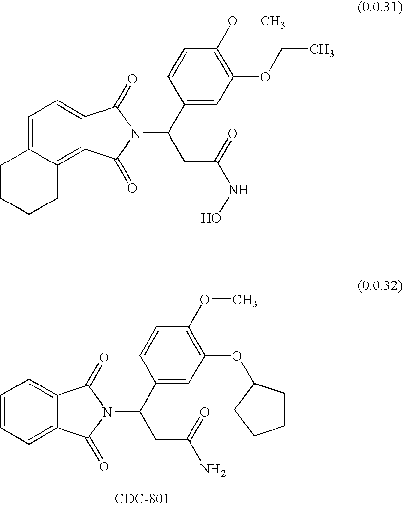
C1=C2C(=CC=C1)C(=O)N(C(C1=CC(OC3CCCC3)=C(OC)C=C1)CC(N)=O)C2=O.C1CCCC2=C3C(=CC=C12)C(=O)N(C(C1=CC(OCC)=C(OC)C=C1)CC(NO)=O)C3=O
